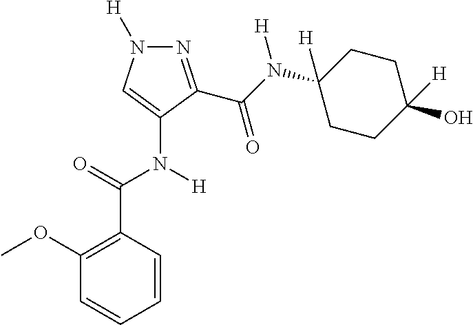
N1=C(C(N(C2([H])CCC(O)([H])CC2)[H])=O)C(N([H])C(=O)C2=C(OC)C=CC=C2)=CN1[H]
